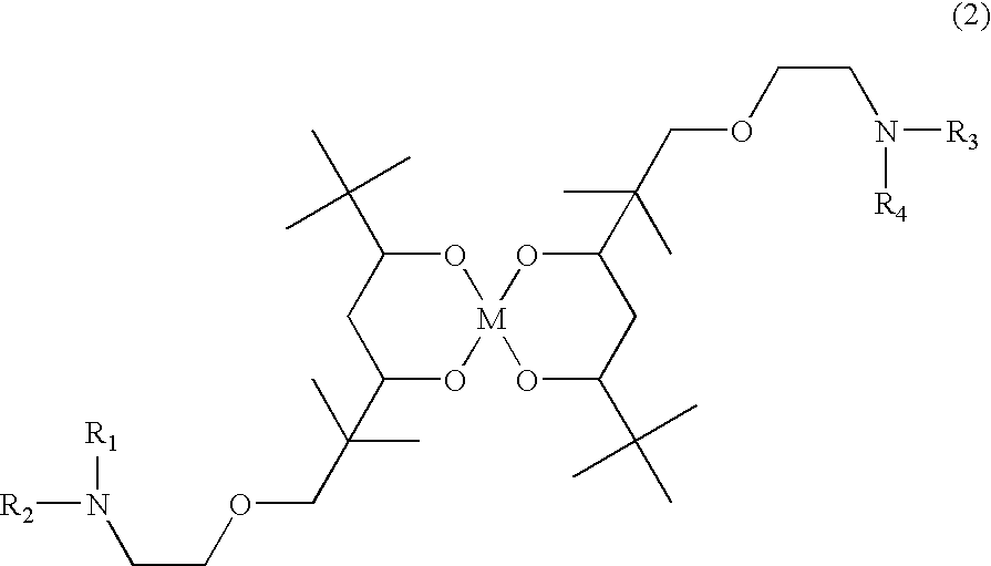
[R2]N([R1])CCOCC(C)(C)C1O[M]2(OC(C(C)(C)C)C1)OC(C(C)(C)C)CC(C(COCCN([R3])[R4])(C)C)O2
